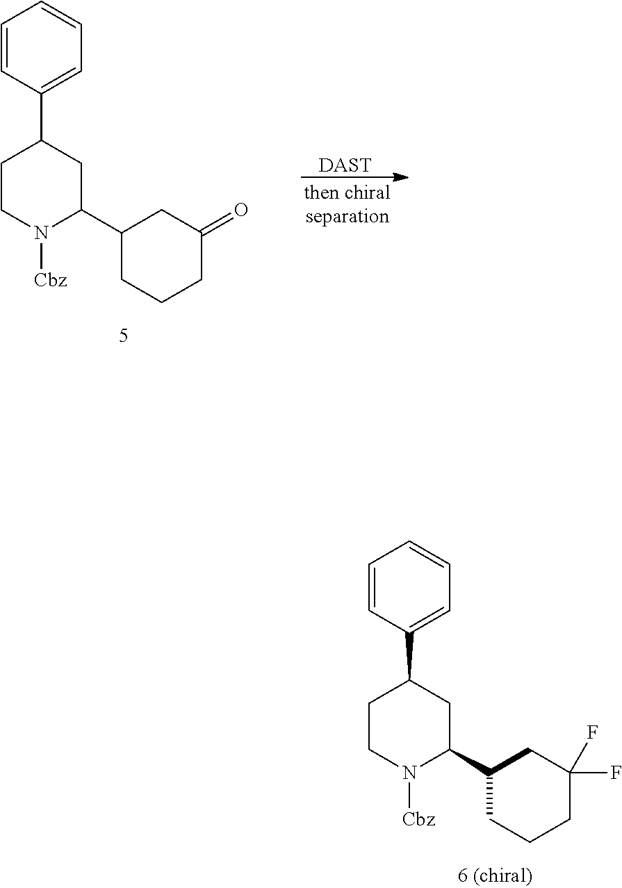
C1=CC(C2CCN([Cbz])C(C3CCCC(F)(F)C3)C2)=CC=C1.[DAST].C1=CC(C2CCN([Cbz])C(C3CCCC(=O)C3)C2)=CC=C1
